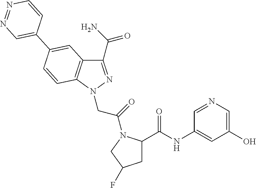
C1(C(N)=O)=NN(CC(=O)N2C(C(=O)NC3=CC(O)=CN=C3)CC(F)C2)C2=C1C=C(C1=CN=NC=C1)C=C2
